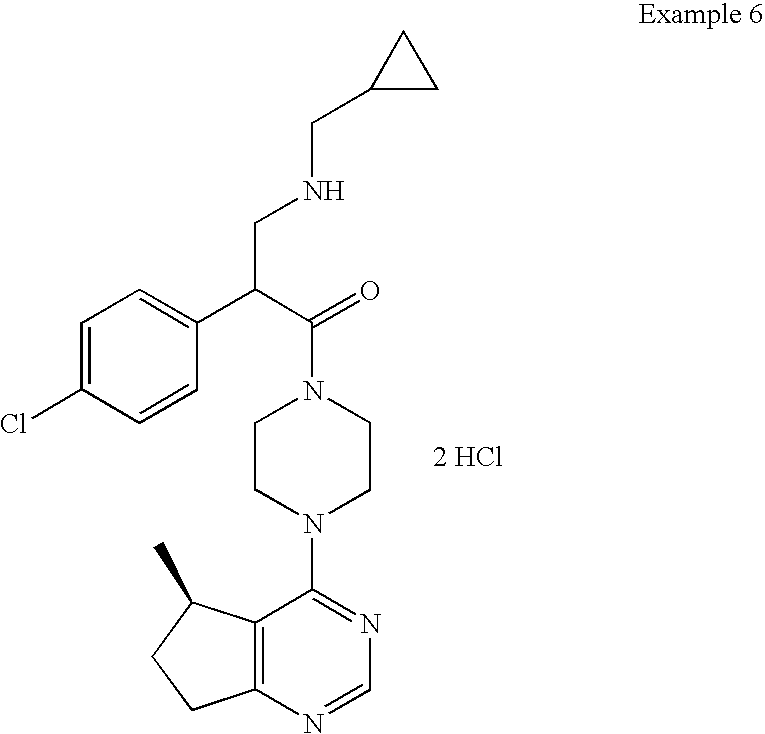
C12=C(N=CN=C1N1CCN(C(=O)C(C3=CC=C(Cl)C=C3)CNCC3CC3)CC1)CCC2C.[2 HCl]
